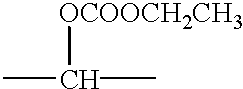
CC(C)[OCOOCH2CH3]
